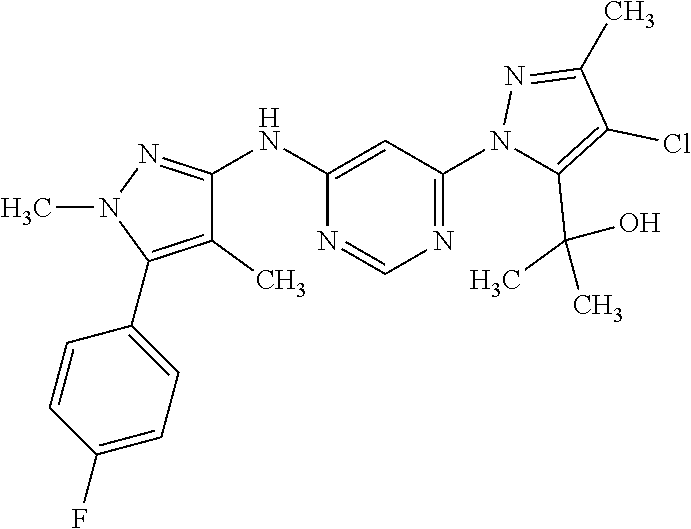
C1=CC(F)=CC=C1C1=C(C)C(NC2=CC(N3C(C(C)(O)C)=C(Cl)C(C)=N3)=NC=N2)=NN1C
